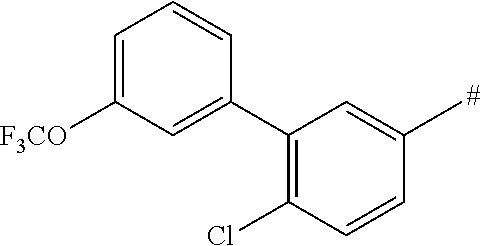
C1=C([F3CO])C=C(C2=C(Cl)C=CC(C)=C2)C=C1
